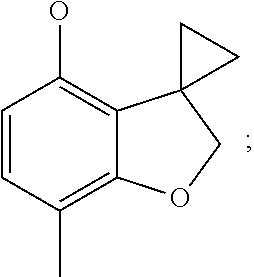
C1=CC(C)=C2C(=C1O)C1(CO2)CC1
